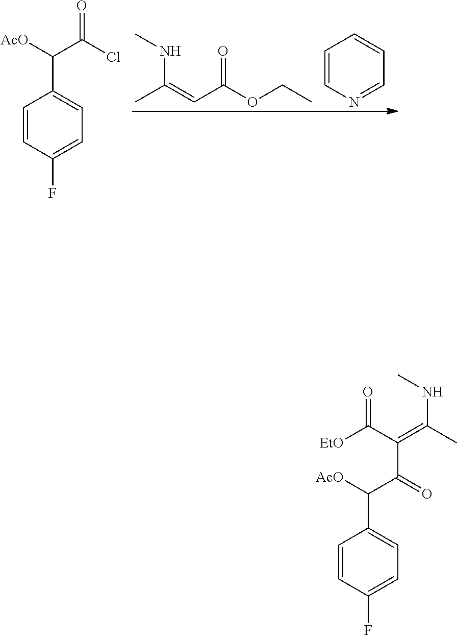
C1=CC(F)=CC=C1C([AcO])C(Cl)=O.CNC(=CC(OCC)=O)C.C1=CC=NC=C1.C1=CC(F)=CC=C1C([AcO])C(=O)C(C([EtO])=O)=C(C)NC
